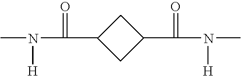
CN([H])C(=O)C1CC(C(=O)N(C)[H])C1
